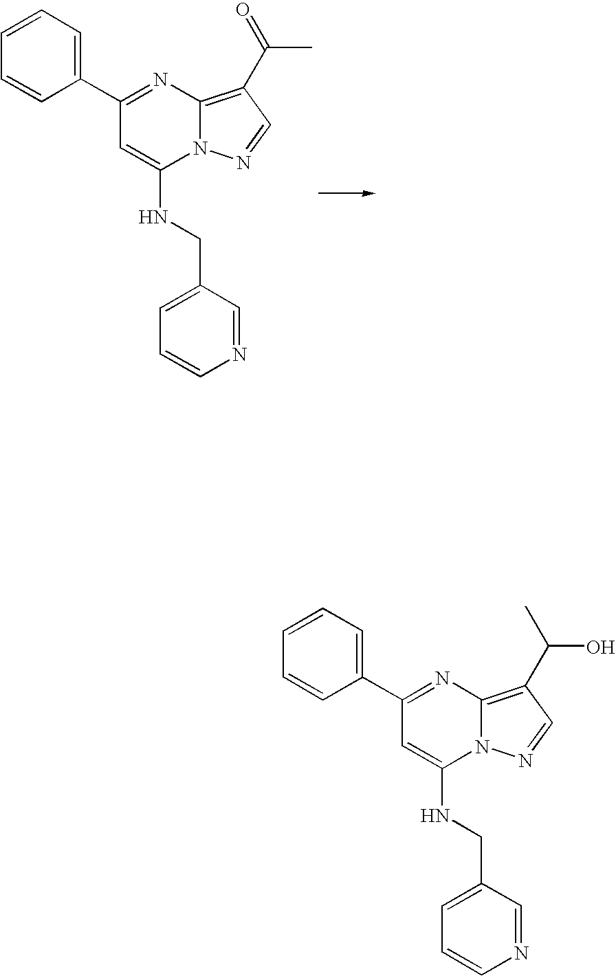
C1(C2=CC=CC=C2)=NC2=C(C(O)C)C=NN2C(NCC2=CC=CN=C2)=C1.C1(C2=CC=CC=C2)=NC2=C(C(C)=O)C=NN2C(NCC2=CC=CN=C2)=C1
